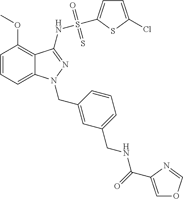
C1=CC=C2C(=C1OC)C(NS(=O)(=S)C1=CC=C(Cl)S1)=NN2CC1=CC(CNC(=O)C2=COC=N2)=CC=C1
